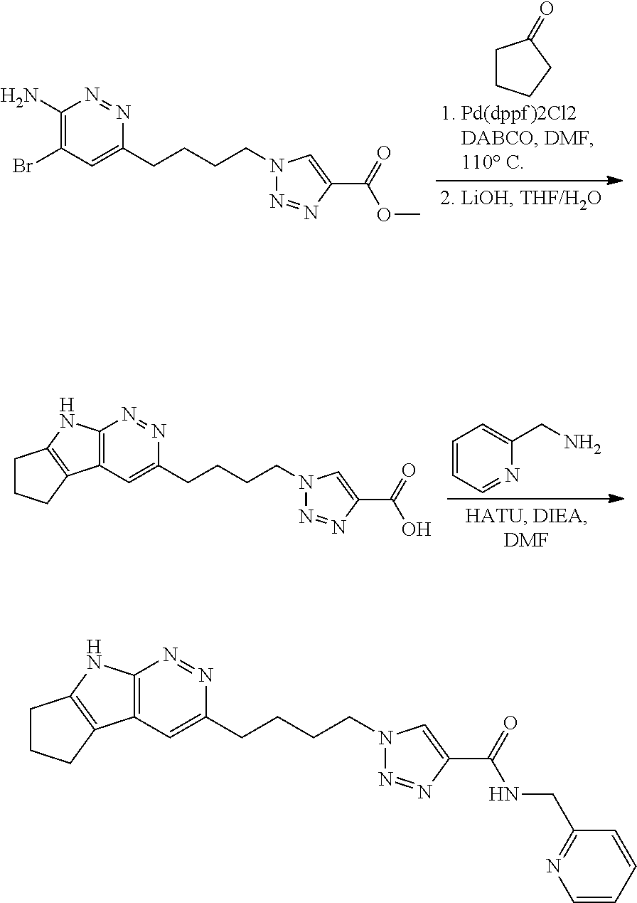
C12=C(C=C(CCCCN3N=NC(C(=O)NCC4=NC=CC=C4)=C3)N=N1)C1=C(N2)CCC1.C1(N)=C(Br)C=C(CCCCN2N=NC(C(=O)OC)=C2)N=N1.C1CCCC1=O.C12=C(C=C(CCCCN3N=NC(C(=O)O)=C3)N=N1)C1=C(N2)CCC1.C1=CC=NC(CN)=C1
